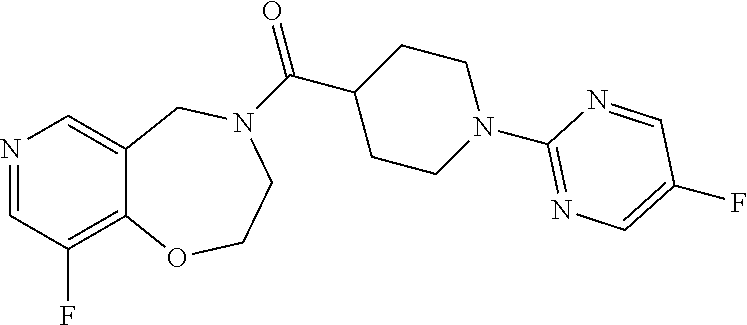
N1=CC(F)=C2C(=C1)CN(C(C1CCN(C3=NC=C(F)C=N3)CC1)=O)CCO2
